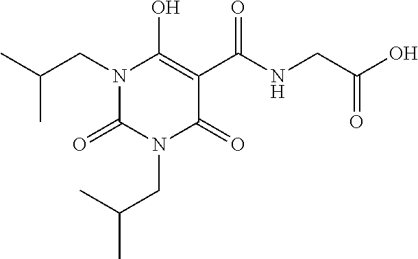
C(CN1C(=O)C(C(NCC(O)=O)=O)=C(O)N(CC(C)C)C1=O)(C)C
